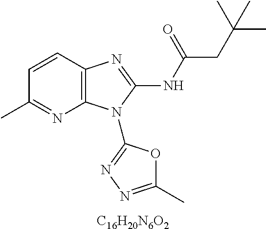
[C16H20N6O2].C1=CC2=C(N=C1C)N(C1=NN=C(C)O1)C(NC(CC(C)(C)C)=O)=N2
